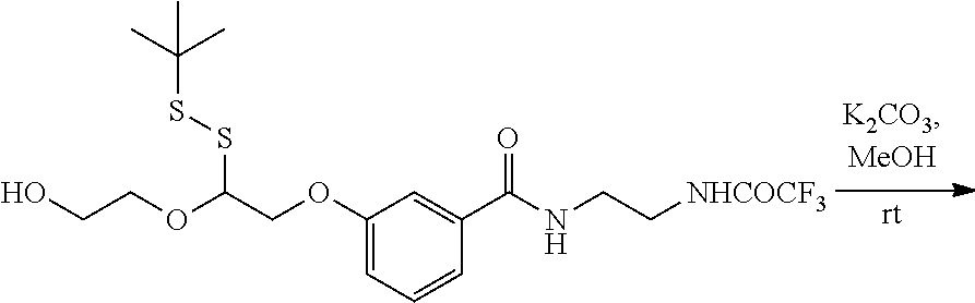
C(COC1=CC=CC(C(NCC[NHCOCF3])=O)=C1)(OCCO)SSC(C)(C)C
